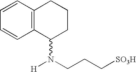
C1=CC2=C(C=C1)C(N([H])CCC[SO3H])CCC2
